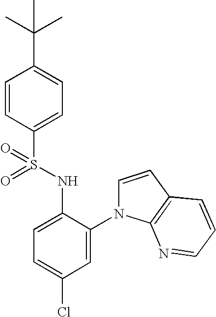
C1=CC(S(NC2=CC=C(Cl)C=C2N2C=CC3=C2N=CC=C3)(=O)=O)=CC=C1C(C)(C)C
